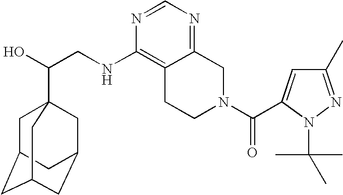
C(CNC1=C2C(=NC=N1)CN(C(=O)C1=CC(C)=NN1C(C)(C)C)CC2)(O)C12CC3CC(CC(C1)C3)C2
